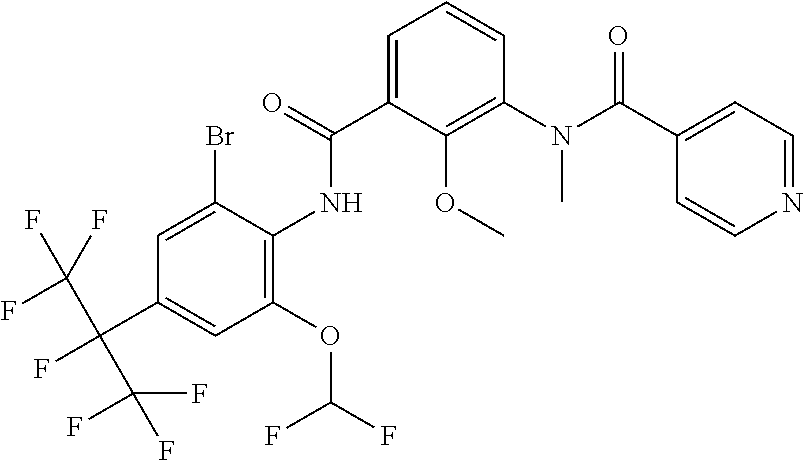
C1=C(C(=O)NC2=C(OC(F)F)C=C(C(C(F)(F)F)(C(F)(F)F)F)C=C2Br)C(OC)=C(N(C(C2=CC=NC=C2)=O)C)C=C1
